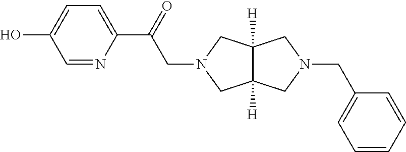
N1(CC(C2=CC=C(O)C=N2)=O)CC2([H])C([H])(C1)CN(CC1=CC=CC=C1)C2
